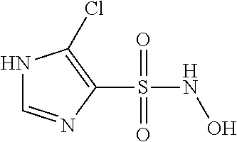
N1C=NC(S(NO)(=O)=O)=C1Cl
